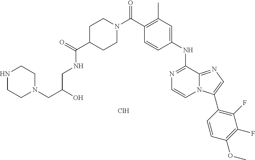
C1(NC2=NC=CN3C2=NC=C3C2=C(F)C(F)=C(OC)C=C2)=CC(C)=C(C(N2CCC(C(=O)NCC(CN3CCNCC3)O)CC2)=O)C=C1.Cl
